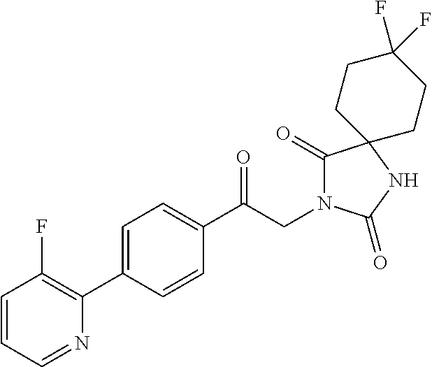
C1(C(CN2C(=O)C3(NC2=O)CCC(F)(F)CC3)=O)=CC=C(C2=C(F)C=CC=N2)C=C1
